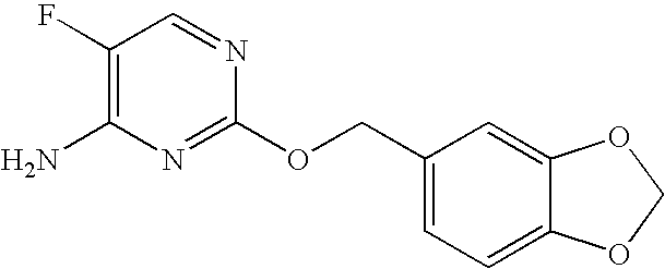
C1(F)=C(N)N=C(OCC2=CC=C3C(=C2)OCO3)N=C1
